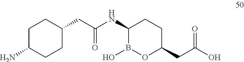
C1C(N)CCC(CC(=O)NC2B(O)OC(CC(=O)O)CC2)C1
